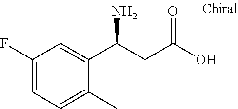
C(C(O)=O)C(C1=CC(F)=CC=C1C)N
